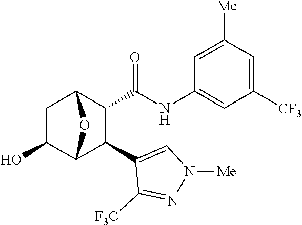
C1(O)C2C(C3=CN([Me])N=C3[F3C])C(C(NC3=CC([CF3])=CC([Me])=C3)=O)C(C1)O2
